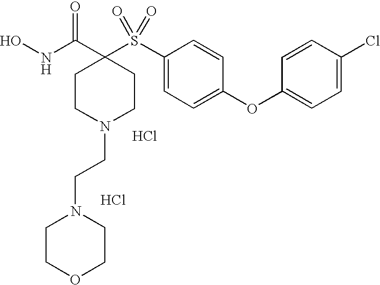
Cl.N(C(=O)C1(S(C2=CC=C(OC3=CC=C(Cl)C=C3)C=C2)(=O)=O)CCN(CCN2CCOCC2)CC1)O.Cl
